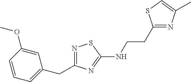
N1=C(CC2=CC=CC(OC)=C2)N=C(NCCC2=NC(C)=CS2)S1
